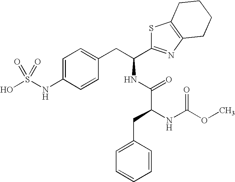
C1=C(NS(O)(=O)=O)C=CC(CC(C2=NC3=C(S2)CCCC3)NC(=O)C(NC(OC)=O)CC2=CC=CC=C2)=C1
